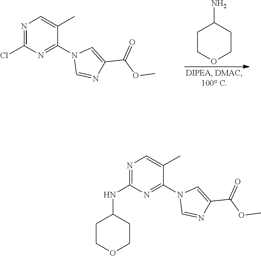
N1=C(Cl)N=C(N2C=NC(C(OC)=O)=C2)C(C)=C1.C1COCCC1N.N1=C(NC2CCOCC2)N=C(N2C=NC(C(OC)=O)=C2)C(C)=C1
